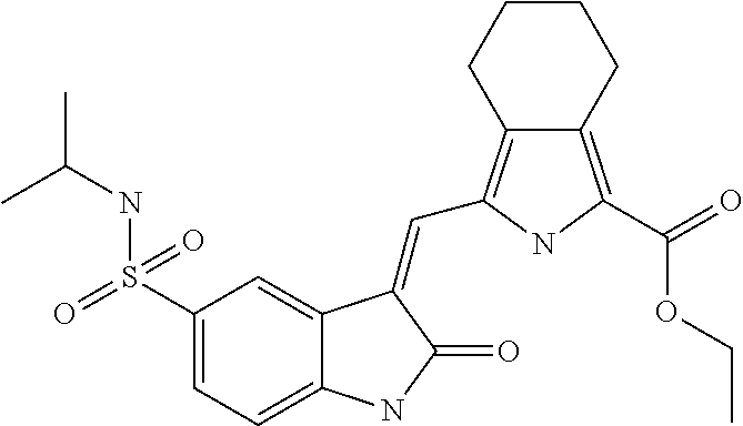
C1(S(NC(C)C)(=O)=O)=CC=C2C(=C1)C(=CC1=C3C(=C(C(=O)OCC)N1)CCCC3)C(=O)N2
